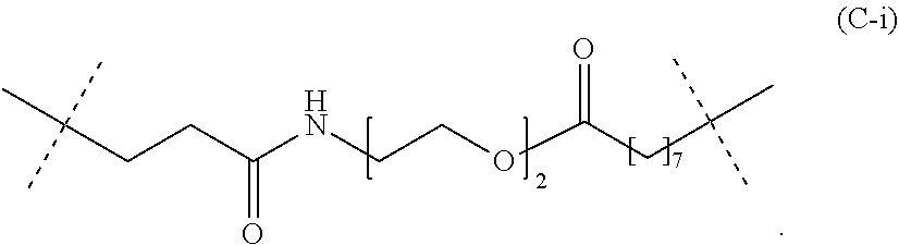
C(C(NCCOC(CC(C)(C)C)=O)=O)CC(C)(C)C
